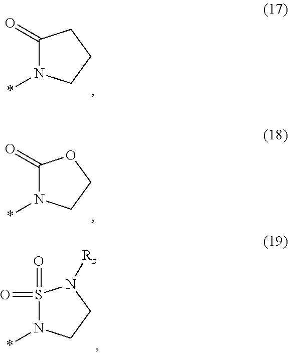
*N1C(=O)CCC1.*N1C(=O)OCC1.*N1S(=O)(=O)N([Rz])CC1
